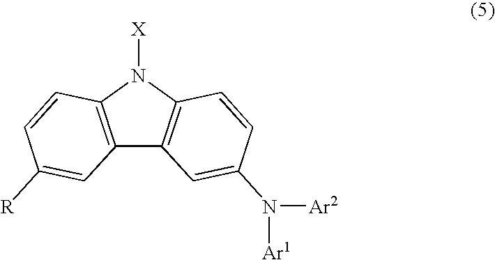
C12=C(N([X])C3=C1C=C(N([Ar1])[Ar2])C=C3)C=CC([R])=C2
